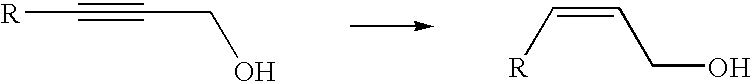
[R]C#CCO.C(=CCO)[R]
